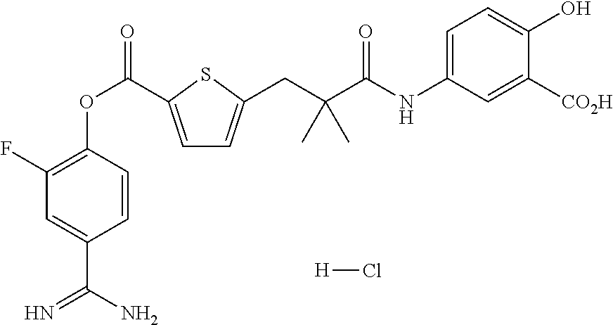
C1(F)=C(OC(=O)C2=CC=C(CC(C(NC3=CC=C(O)C([CO2H])=C3)=O)(C)C)S2)C=CC(C(N)=N)=C1.[H]Cl
